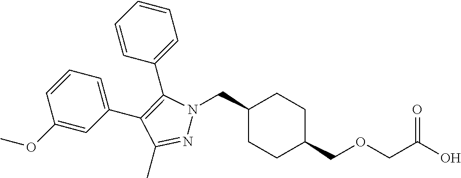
C1(CN2N=C(C)C(C3=CC=CC(OC)=C3)=C2C2=CC=CC=C2)CCC(COCC(O)=O)CC1
